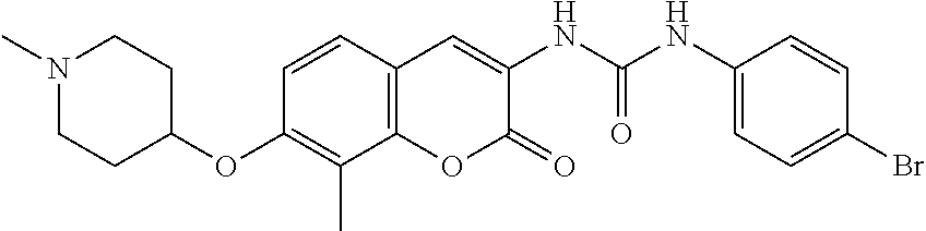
N1(C)CCC(OC2=C(C)C3=C(C=C2)C=C(NC(NC2=CC=C(Br)C=C2)=O)C(=O)O3)CC1
